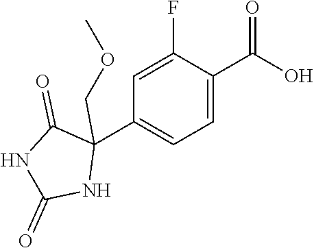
C1=C(C(O)=O)C(F)=CC(C2(COC)C(=O)NC(=O)N2)=C1
